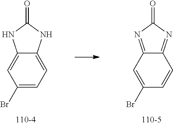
C1(Br)=CC=C2C(=C1)NC(=O)N2.C1(Br)=CC2=NC(=O)N=C2C=C1
